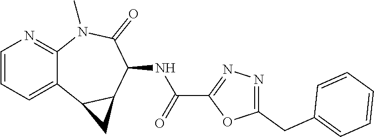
C12=CC=CN=C1N(C)C(=O)C(NC(C1=NN=C(CC3=CC=CC=C3)O1)=O)C1C2C1
